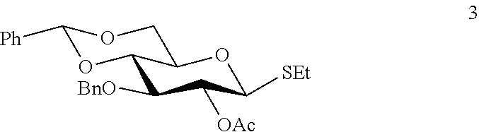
C1([Ph])OC2C([BnO])C([OAc])C([SEt])OC2CO1
